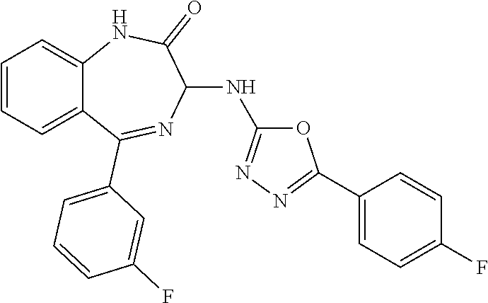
C1=CC=C2C(=C1)NC(=O)C(NC1=NN=C(C3=CC=C(F)C=C3)O1)N=C2C1=CC=CC(F)=C1
